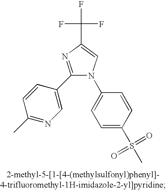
C1(C2=CN=C(C)C=C2)=NC(C(F)(F)F)=CN1C1=CC=C(S(C)(=O)=O)C=C1
